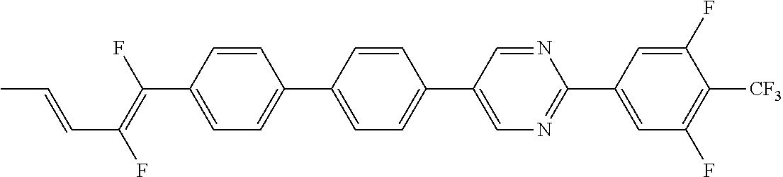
C(C1=CC=C(C2=CC=C(C3=CN=C(C4=CC(F)=C([CF3])C(F)=C4)N=C3)C=C2)C=C1)(=C(F)C=CC)F
